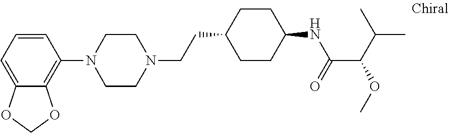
C1=CC=C2C(=C1N1CCN(CCC3CCC(NC(=O)C(OC)C(C)C)CC3)CC1)OCO2
